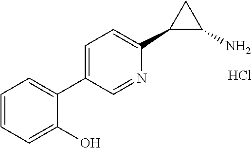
C1=CC=C(O)C(C2=CC=C(C3C(N)C3)N=C2)=C1.Cl
